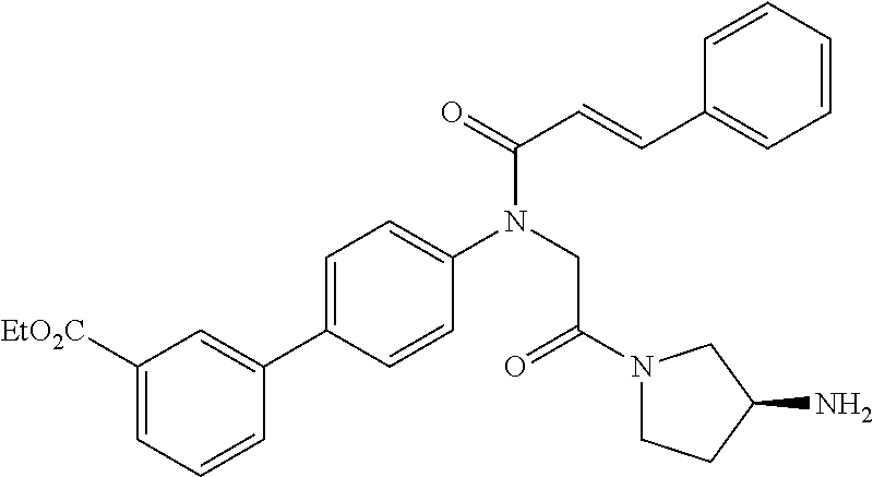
C1=C(C2=CC([EtO2C])=CC=C2)C=CC(N(CC(=O)N2CCC(N)C2)C(=O)C=CC2=CC=CC=C2)=C1
